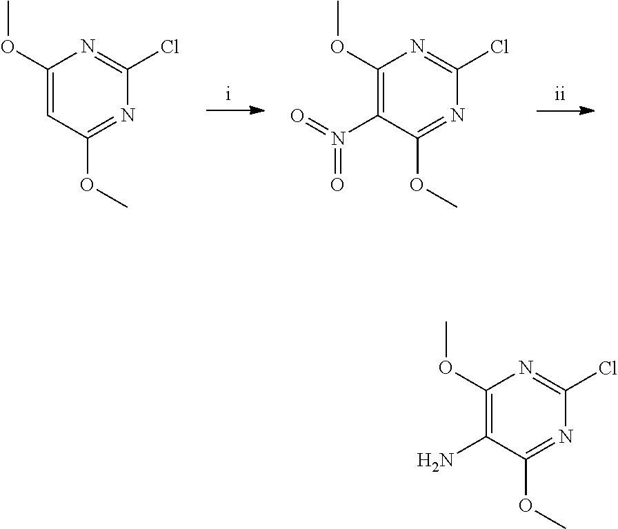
C1(OC)=CC(OC)=NC(Cl)=N1.C1(OC)=C(N(=O)=O)C(OC)=NC(Cl)=N1.C1(OC)=C(N)C(OC)=NC(Cl)=N1
